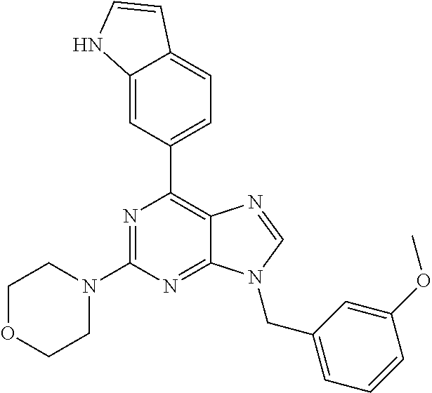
N1=C(N2CCOCC2)N=C2C(=C1C1=CC=C3C(=C1)NC=C3)N=CN2CC1=CC=CC(OC)=C1
